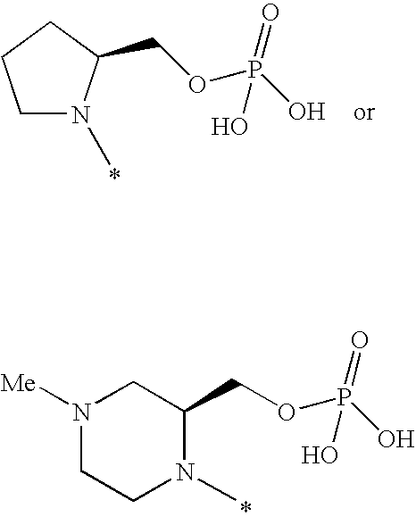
C1CCN(C)C1COP(O)(=O)O.P(O)(=O)(O)OCC1N(C)CCN([Me])C1
